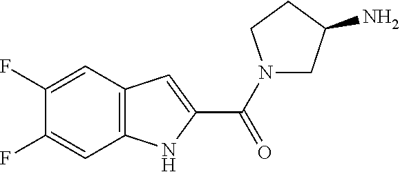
C12=C(C=C(F)C(F)=C1)C=C(C(=O)N1CC(N)CC1)N2
